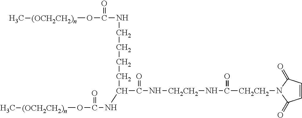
C([CH2CH2]N1C(=O)C=CC1=O)(=O)N[CH2CH2]NC(=O)C(NC(=O)O[(OCH2CH2)n]C)CCCCNC(=O)O[(OCH2CH2)n]C
